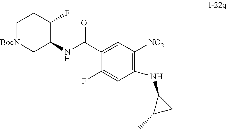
N(C1=C([NO2])C=C(C(NC2C[BocN]CCC2F)=O)C(F)=C1)C1C(C)C1
